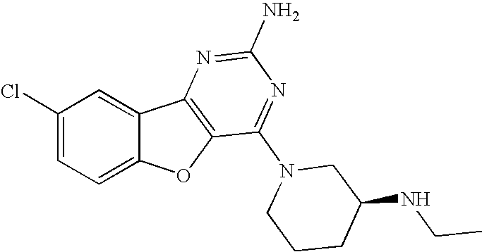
C1(Cl)=CC=C2C(=C1)C1=C(O2)C(N2CCCC(NCC)C2)=NC(N)=N1
